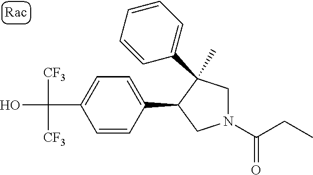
C(C1=CC=C(C2CN(C(=O)CC)CC2(C)C2=CC=CC=C2)C=C1)(O)([CF3])[CF3]
